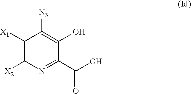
C1([X1])=C([X2])N=C(C(O)=O)C(O)=C1[N3]
